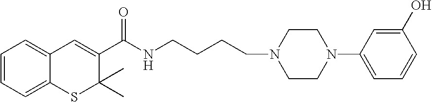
C1=CC=C2C(=C1)C=C(C(NCCCCN1CCN(C3=CC=CC(O)=C3)CC1)=O)C(C)(C)S2
